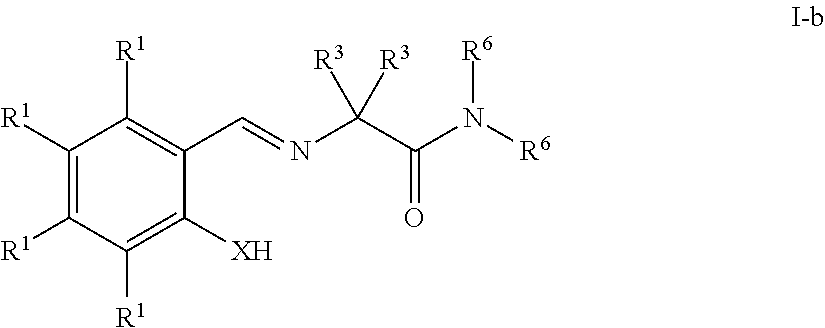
C1([R1])=C([R1])C([R1])=C([XH])C(C=NC(C(N([R6])[R6])=O)([R3])[R3])=C1[R1]
